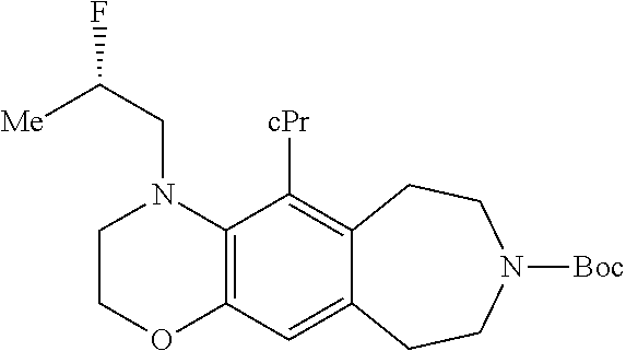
C12=C(C([cPr])=C3C(=C1)CCN([Boc])CC3)N(CC(F)[Me])CCO2
